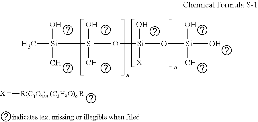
C[Si]([Si](O)(C)O[Si](O)([X])O[Si](O)(C)O)(C)O.[X =][R(C3O4)n (C3H9O)b R]
